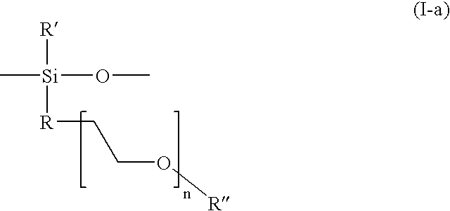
C[Si]([R])([R]CCO[R])OC
